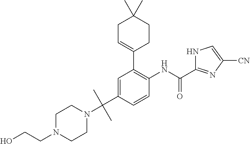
C1=C(C(C)(N2CCN(CCO)CC2)C)C=CC(NC(=O)C2=NC([CN])=CN2)=C1C1=CCC(C)(C)CC1
